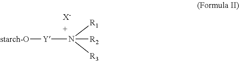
[Y](N([R1])([R3])[R2])[starch-O]
